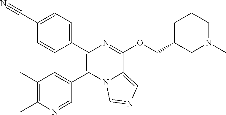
C1(C2=CC=C(C#N)C=C2)=C(C2=CC(C)=C(C)N=C2)N2C(=CN=C2)C(OCC2CCCN(C)C2)=N1
